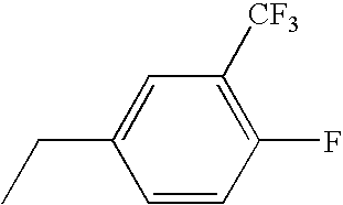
C1(CC)=CC([CF3])=C(F)C=C1
